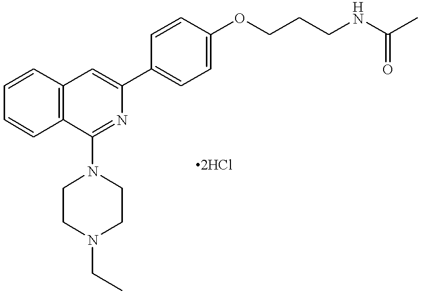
C1=CC2=C(C=C1)C=C(C1=CC=C(OCCCNC(C)=O)C=C1)N=C2N1CCN(CC)CC1
